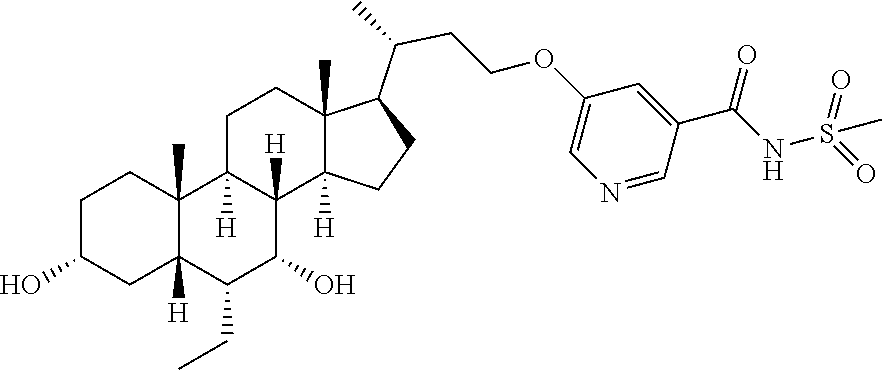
C1(CC)C(O)C2([H])C([H])(C3(C)C1([H])CC(O)CC3)CCC1(C)C(C(CCOC3=CN=CC(C(NS(=O)(=O)C)=O)=C3)C)CCC12[H]
